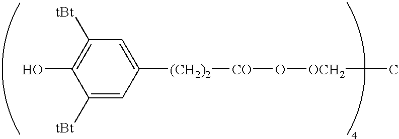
C1([tBt])=CC([(CH2)2][CO]O[OCH2]C)=CC([tBt])=C1O
